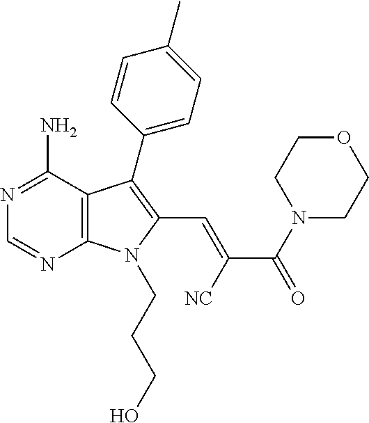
N1=C(N)C2=C(N=C1)N(CCCO)C(C=C([NC])C(N1CCOCC1)=O)=C2C1=CC=C(C)C=C1
